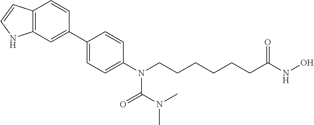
C1(C2=CC3=C(C=C2)C=CN3)=CC=C(N(CCCCCCC(NO)=O)C(=O)N(C)C)C=C1
